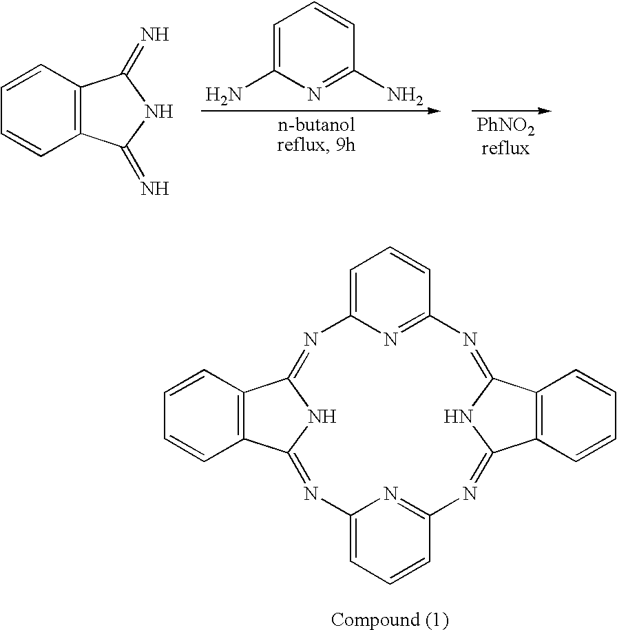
C1=CC2=C(C=C1)C1=NC3=CC=CC(=N3)N=C3C4=C(C=CC=C4)C(=NC4=NC(=CC=C4)N=C2N1)N3.C1=CC2=C(C=C1)C(=N)NC2=N.C1=C(N)N=C(N)C=C1
